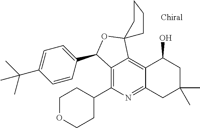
C1=CC(C2C3=C(C4CCOCC4)N=C4C(=C3C3(O2)CCCC3)C(O)CC(C)(C)C4)=CC=C1C(C)(C)C
